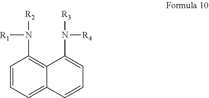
[R2]N([R1])C1=C2C(N([R4])[R3])=CC=CC2=CC=C1
